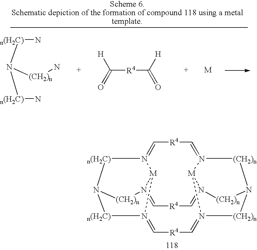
[R4]1C=N2[n(H2C)]N3[n(H2C)]N4=C[R4]C=N5[(CH2)n]N6[(CH2)n]N(=C1)[M]5N(=C[R4]C=N([(CH2)n]3)[M]42)[(CH2)n]6.[n(H2C)](N([n(H2C)]N)[(CH2)n]N)N.C([R4]C(=O)[H])([H])=O
